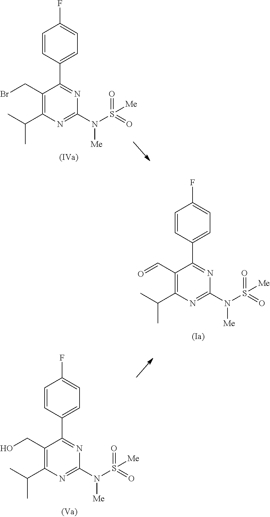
C1=CC(C2=NC(N(S(=O)(=O)[Me])[Me])=NC(C(C)C)=C2CBr)=CC=C1F.C1=CC(C2=NC(N(S(=O)(=O)[Me])[Me])=NC(C(C)C)=C2C=O)=CC=C1F.C1=CC(C2=NC(N(S(=O)(=O)[Me])[Me])=NC(C(C)C)=C2CO)=CC=C1F
